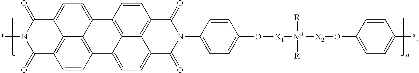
C12=C3C(=CC=C4C3=C(C=C1)C(=O)N(*)C4=O)C1=C3C2=CC=C2C3=C(C=C1)C(=O)N(C1=CC=C(O[X1][M+]([R])([R])[X2]OC3=CC=C(*)C=C3)C=C1)C2=O
